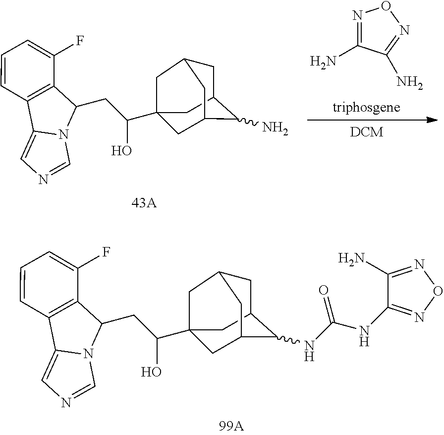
C1C2CC3C(NC(NC4=NON=C4N)=O)C(CC1(C(CC1N4C(=CN=C4)C4=C1C(F)=CC=C4)O)C3)C2.N1=C(N)C(N)=NO1.C12=CN=CN1C(CC(O)C13CC4CC(C(N)C(C1)C4)C3)C1=C2C=CC=C1F
